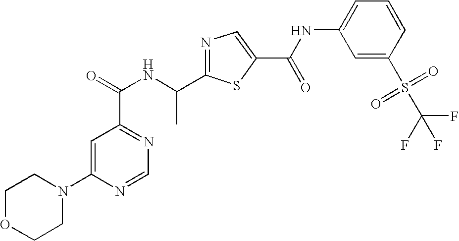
N1=C(C(NC(=O)C2=NC=NC(N3CCOCC3)=C2)C)SC(C(NC2=CC=CC(S(C(F)(F)F)(=O)=O)=C2)=O)=C1
